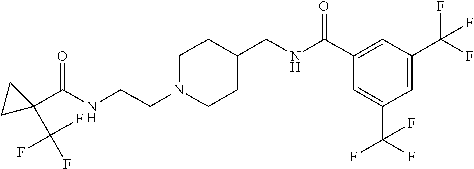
C(NCCN1CCC(CNC(C2=CC(C(F)(F)F)=CC(C(F)(F)F)=C2)=O)CC1)(=O)C1(C(F)(F)F)CC1
